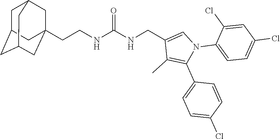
N(C(NCC1=CN(C2=CC=C(Cl)C=C2Cl)C(C2=CC=C(Cl)C=C2)=C1C)=O)CCC12CC3CC(CC(C1)C3)C2
